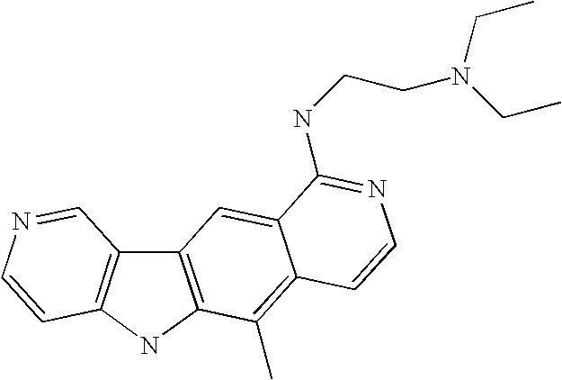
C12=C(NC3=C1C=NC=C3)C(C)=C1C(=C2)C(NCCN(CC)CC)=NC=C1
